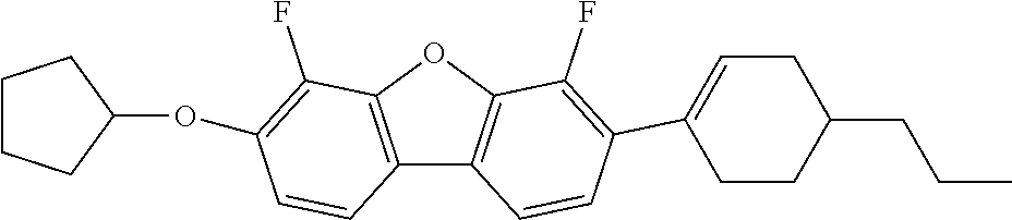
C12=C(OC3=C1C=CC(C1=CCC(CCC)CC1)=C3F)C(F)=C(OC1CCCC1)C=C2
